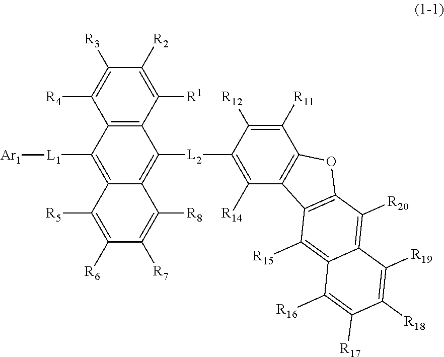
C1([L2]C2=C3C(=C([L1][Ar1])C4=C2C([R1])=C([R2])C([R3])=C4[R4])C([R5])=C([R6])C([R7])=C3[R8])=C([R14])C2=C(C([R11])=C1[R12])OC1=C2C([R15])=C2C(=C1[R20])C([R19])=C([R18])C([R17])=C2[R16]
